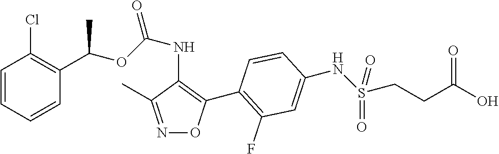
C1=CC=CC(C(OC(NC2=C(C3=C(F)C=C(NS(CCC(O)=O)(=O)=O)C=C3)ON=C2C)=O)C)=C1Cl
